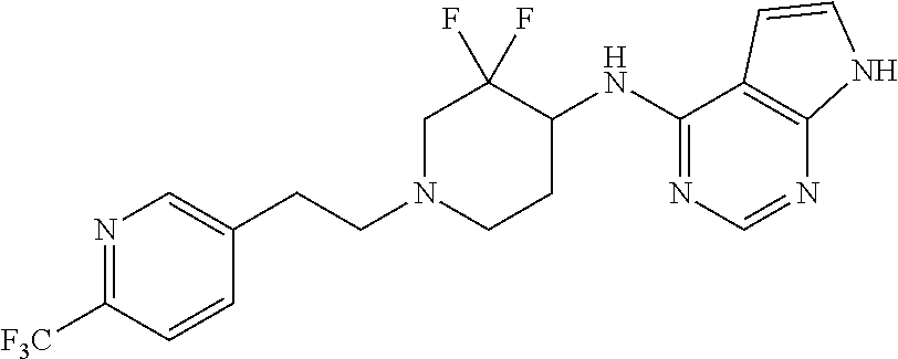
N1=C([F3C])C=CC(CCN2CCC(NC3=NC=NC4=C3C=CN4)C(F)(F)C2)=C1
